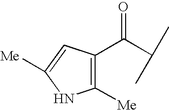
C1([Me])=C(C(C(C)C)=O)C=C([Me])N1
